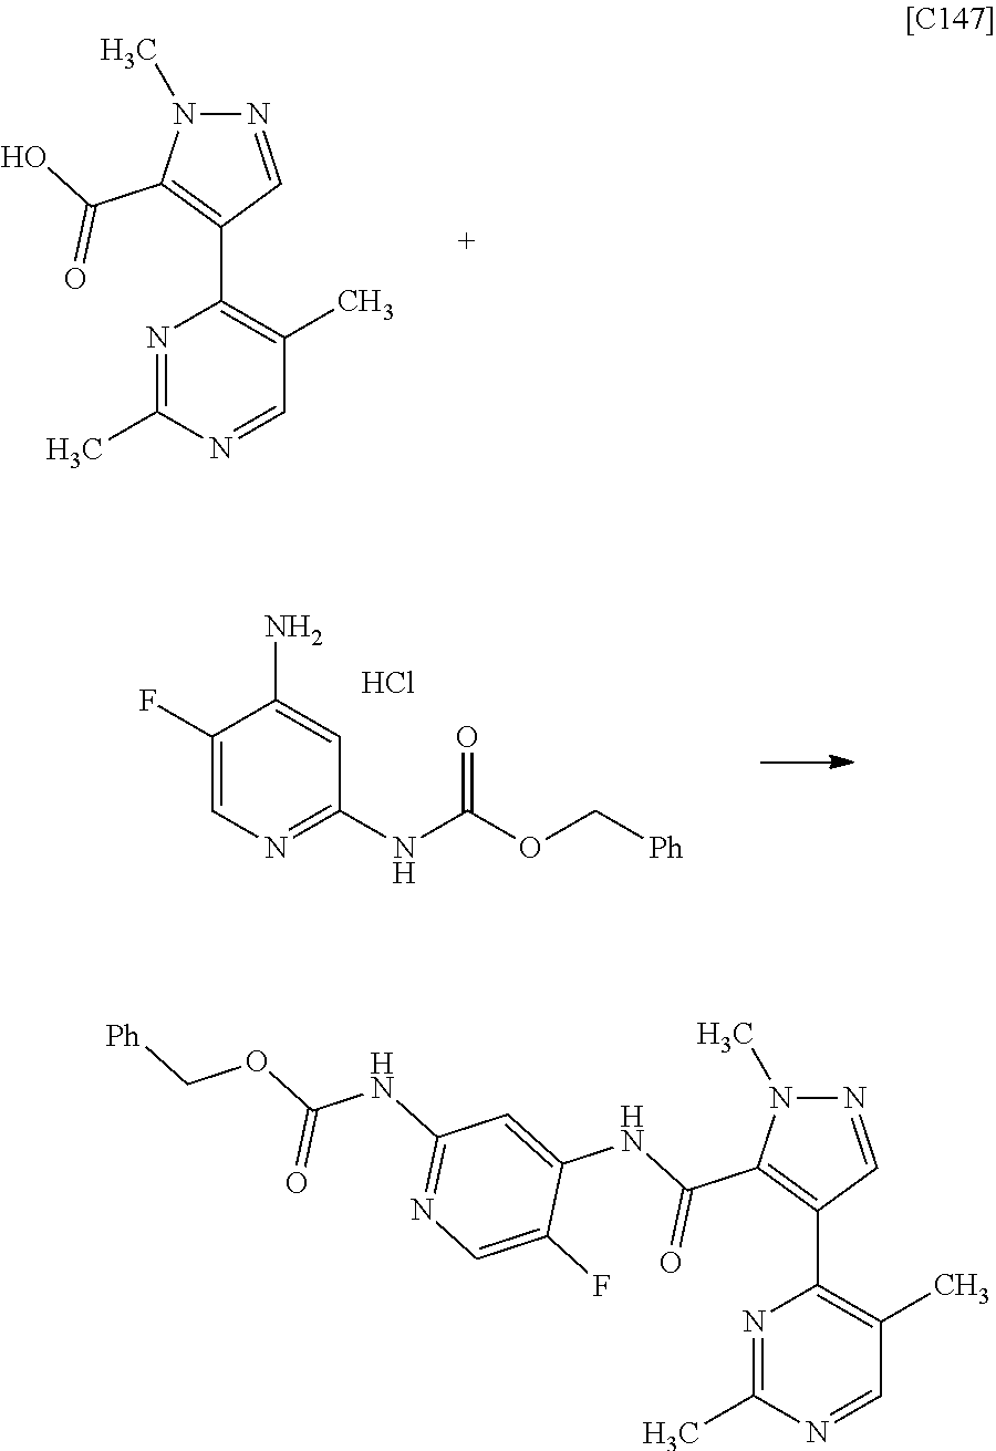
N1=C(C)N=CC(C)=C1C1=C(C(=O)O)N(C)N=C1.C1(F)=CN=C(NC(OC[Ph])=O)C=C1N.Cl.N1=C(C)N=CC(C)=C1C1=C(C(=O)NC2=CC(NC(OC[Ph])=O)=NC=C2F)N(C)N=C1
